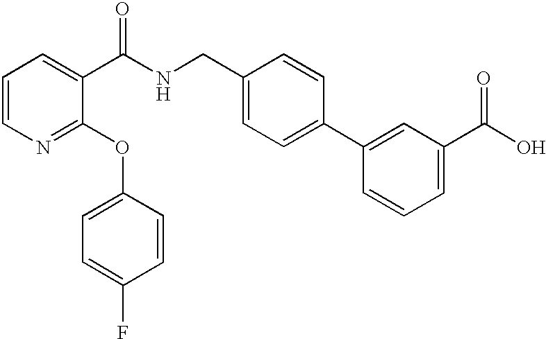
C1=CN=C(OC2=CC=C(F)C=C2)C(C(NCC2=CC=C(C3=CC(C(O)=O)=CC=C3)C=C2)=O)=C1
